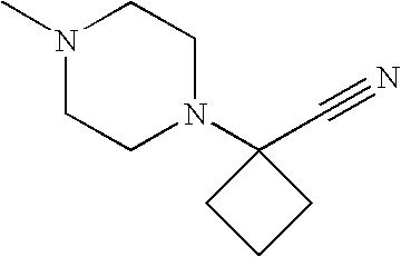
N1(C)CCN(C2(C#N)CCC2)CC1
